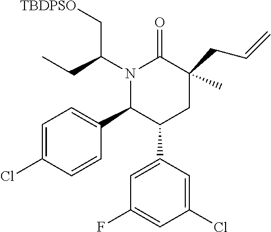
N1(C(CC)C[TBDPSO])C(C2=CC=C(Cl)C=C2)C(C2=CC(F)=CC(Cl)=C2)CC(CC=C)(C)C1=O
